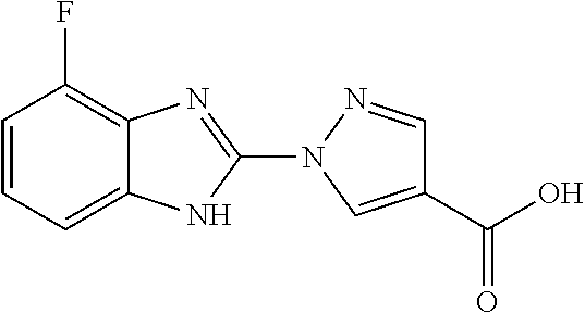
C1=CC=C2C(=C1F)N=C(N1C=C(C(=O)O)C=N1)N2
